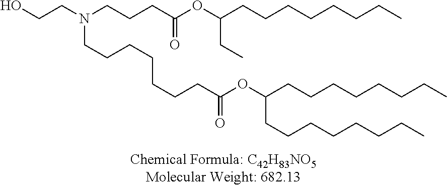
OCCN(CCCC(OC(CCCCCCCC)CC)=O)CCCCCCCC(OC(CCCCCCCC)CCCCCCCC)=O
